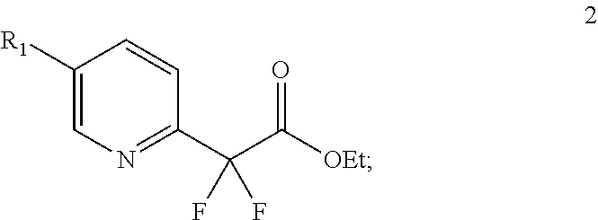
[R1]C1=CN=C(C(C([OEt])=O)(F)F)C=C1
